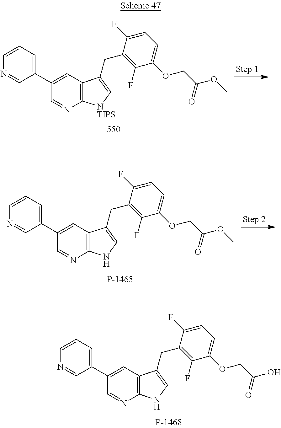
C1(C2=CC=CN=C2)=CC2=C(N=C1)NC=C2CC1=C(F)C(OCC(O)=O)=CC=C1F.C1(C2=CC=CN=C2)=CC2=C(N=C1)[NTIPS]C=C2CC1=C(F)C(OCC(OC)=O)=CC=C1F.C1(C2=CC=CN=C2)=CC2=C(N=C1)NC=C2CC1=C(F)C(OCC(OC)=O)=CC=C1F
